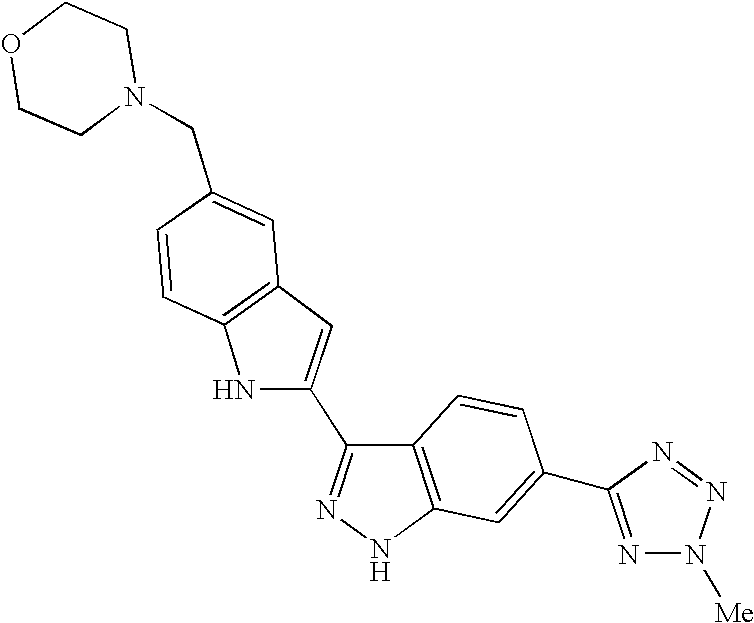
N1(CC2=CC3=C(C=C2)NC(C2=NNC4=C2C=CC(C2=NN([Me])N=N2)=C4)=C3)CCOCC1
